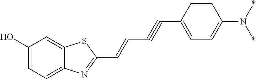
C1(O)=CC=C2C(=C1)SC(C=CC#CC1=CC=C(N(*)*)C=C1)=N2
